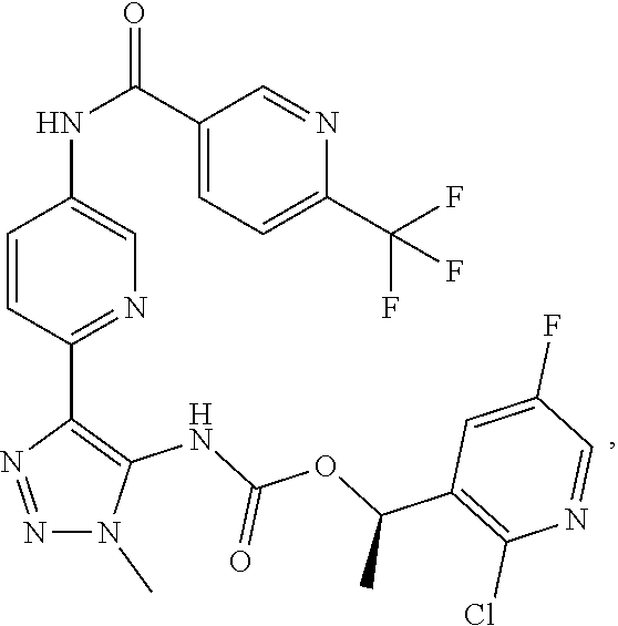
C1(C(F)(F)F)=CC=C(C(NC2=CN=C(C3=C(NC(OC(C4=C(Cl)N=CC(F)=C4)C)=O)N(C)N=N3)C=C2)=O)C=N1
